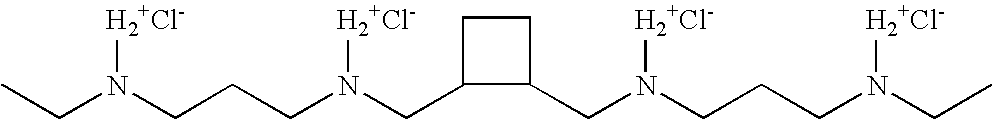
C1C(CN(CCCN(CC)[H2+Cl-])[H2+Cl-])C(CN(CCCN(CC)[H2+Cl-])[H2+Cl-])C1
